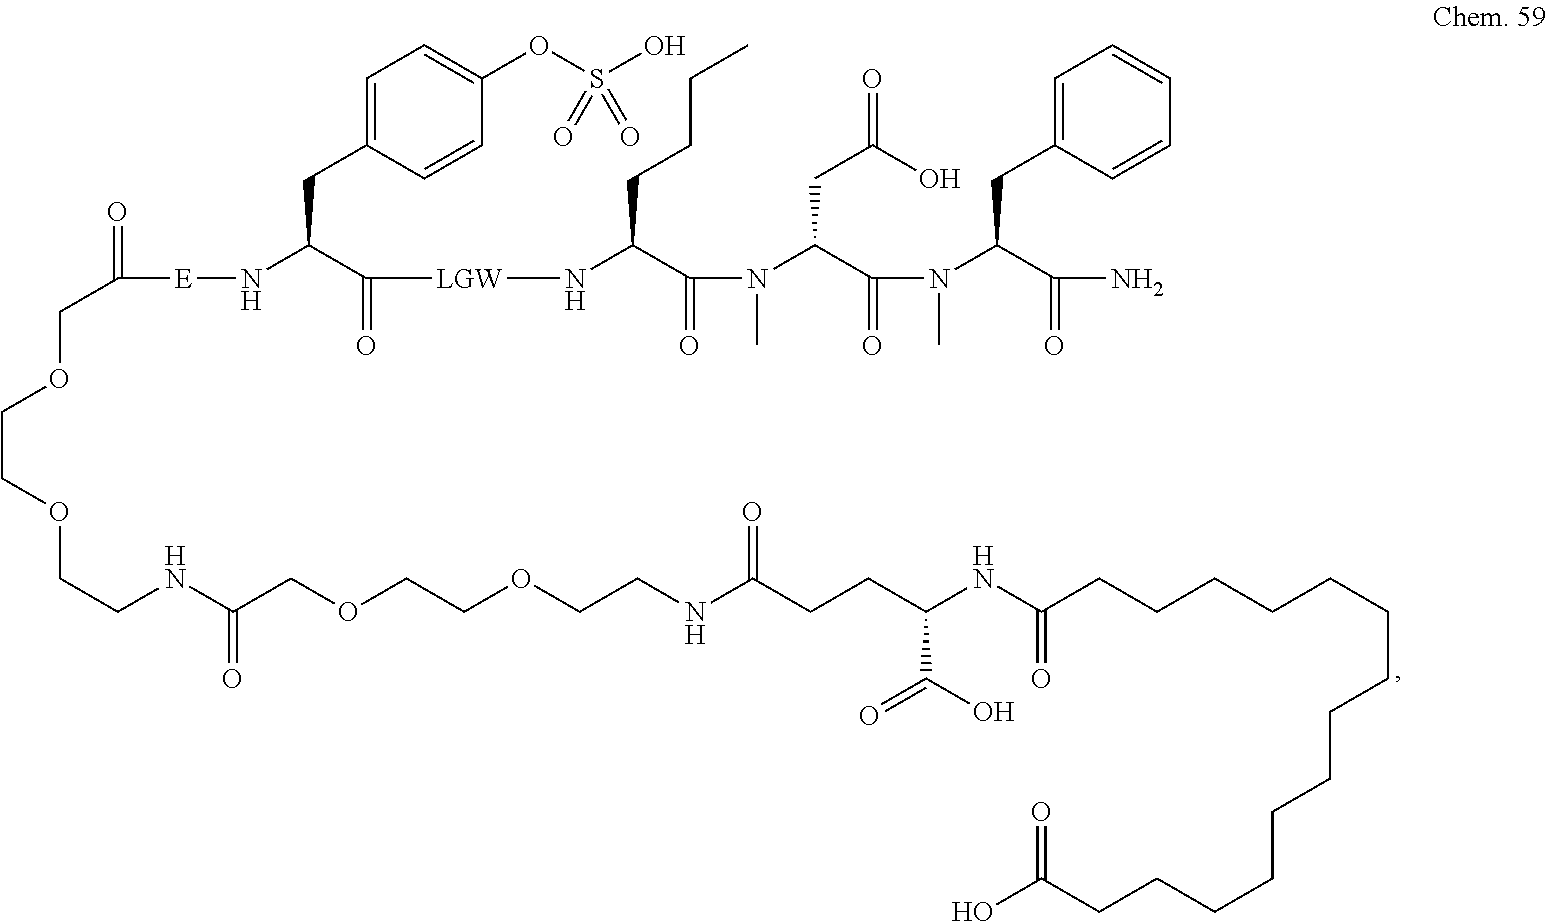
C1=C(CC(C(=O)[LGW]NC(C(=O)N(C)C(C(=O)N(C)C(C(=O)N)CC2=CC=CC=C2)CC(=O)O)CCCC)N[E]C(=O)COCCOCCNC(=O)COCCOCCNC(CCC(NC(=O)CCCCCCCCCCCCCCC(O)=O)C(O)=O)=O)C=CC(OS(O)(=O)=O)=C1
